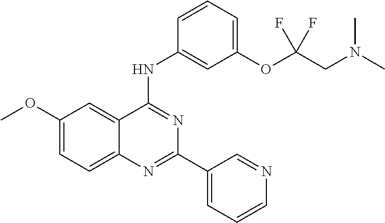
C1(OC)=CC=C2C(=C1)C(NC1=CC(OC(CN(C)C)(F)F)=CC=C1)=NC(C1=CC=CN=C1)=N2
